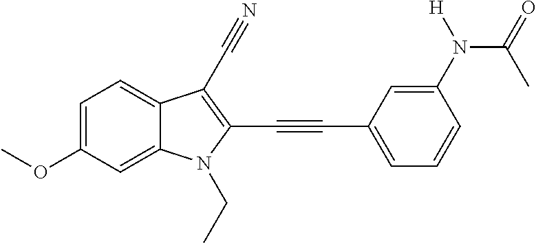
C1=C(OC)C=C2C(=C1)C(C#N)=C(C#CC1=CC=CC(N(C(=O)C)[H])=C1)N2CC
